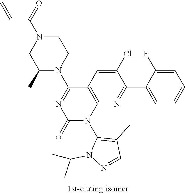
C1(C)N(C2=NC(=O)N(C3=C(C)C=NN3C(C)C)C3=C2C=C(Cl)C(C2=CC=CC=C2F)=N3)CCN(C(C=C)=O)C1
